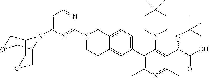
C1=C(N2C3COCC2COC3)N=C(N2CCC3=CC(C4=C(C)N=C(C)C(C(C(O)=O)OC(C)(C)C)=C4N4CCC(C)(C)CC4)=CC=C3C2)N=C1
